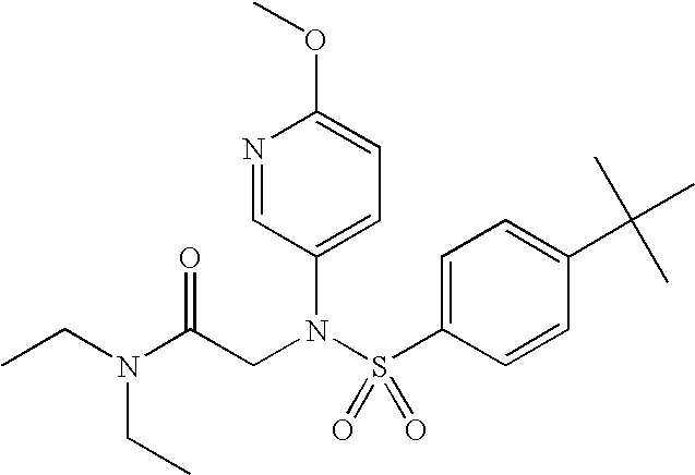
N1=CC(N(S(C2=CC=C(C(C)(C)C)C=C2)(=O)=O)CC(N(CC)CC)=O)=CC=C1OC
